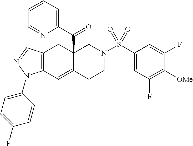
C12=C(C=C3C(C(=O)C4=CC=CC=N4)(C1)CN(S(=O)(=O)C1=CC(F)=C([OMe])C(F)=C1)CC3)N(C1=CC=C(F)C=C1)N=C2
